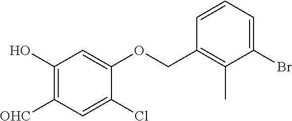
C1(Br)=CC=CC(COC2=CC(O)=C([OHC])C=C2Cl)=C1C
